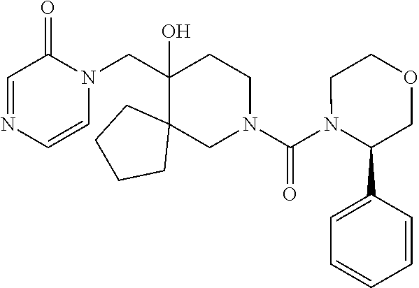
N1=CC(=O)N(CC2(O)C3(CCCC3)CN(C(=O)N3C(C4=CC=CC=C4)COCC3)CC2)C=C1
